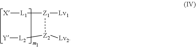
[L2]([Z2]([Z1]([L1][X])[Lv1])[Lv2])[Y]
